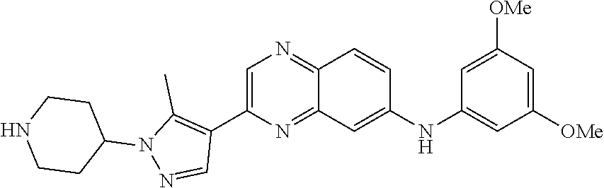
C1=C(C2=C(C)N(C3CCNCC3)N=C2)N=C2C(=N1)C=CC(NC1=CC([OMe])=CC([OMe])=C1)=C2
